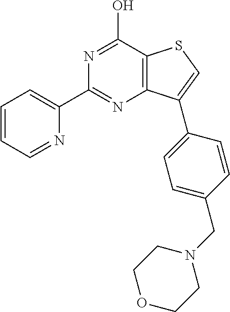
C1(C2=NC3=C(C(O)=N2)SC=C3C2=CC=C(CN3CCOCC3)C=C2)=CC=CC=N1
